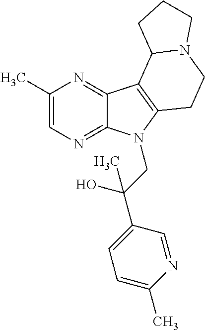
C1(C)=CN=C2C(=N1)C1=C(N2CC(C2=CC=C(C)N=C2)(O)C)CCN2C1CCC2
